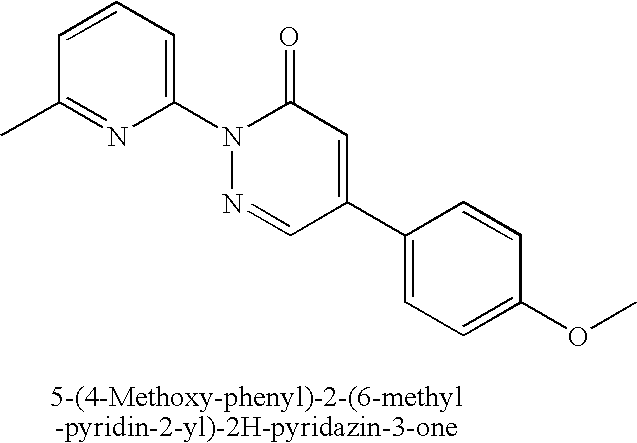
C1(C2=CC(=O)N(C3=CC=CC(C)=N3)N=C2)=CC=C(OC)C=C1
